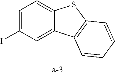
C1=C(I)C=C2C(=C1)SC1=C2C=CC=C1
